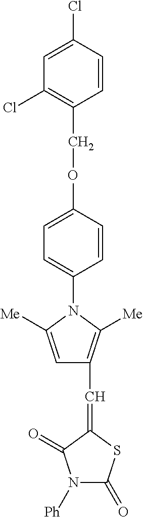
C1=C(OCC2=C(Cl)C=C(Cl)C=C2)C=CC(N2C([Me])=CC(C=C3SC(=O)N([Ph])C3=O)=C2[Me])=C1
